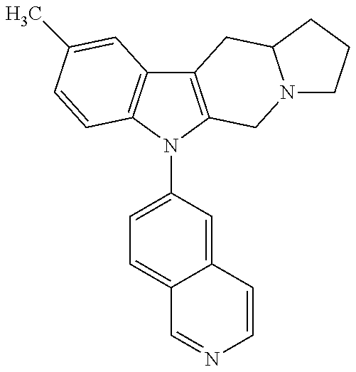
C12=C(N(C3=CC=C4C(=C3)C=CN=C4)C3=C1C=C(C)C=C3)CN1C(C2)CCC1
